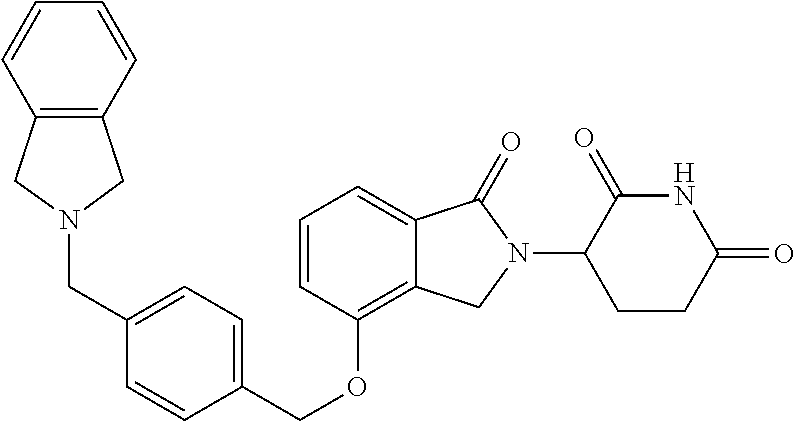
C(OC1=C2C(=CC=C1)C(=O)N(C1C(=O)NC(=O)CC1)C2)C1=CC=C(CN2CC3=C(C2)C=CC=C3)C=C1
